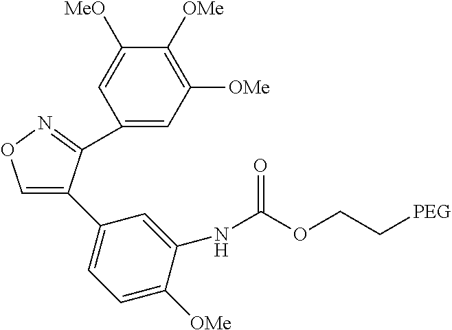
C1=C(C2=CC=C([OMe])C(NC(OCC[PEG])=O)=C2)C(C2=CC([OMe])=C([OMe])C([MeO])=C2)=NO1
